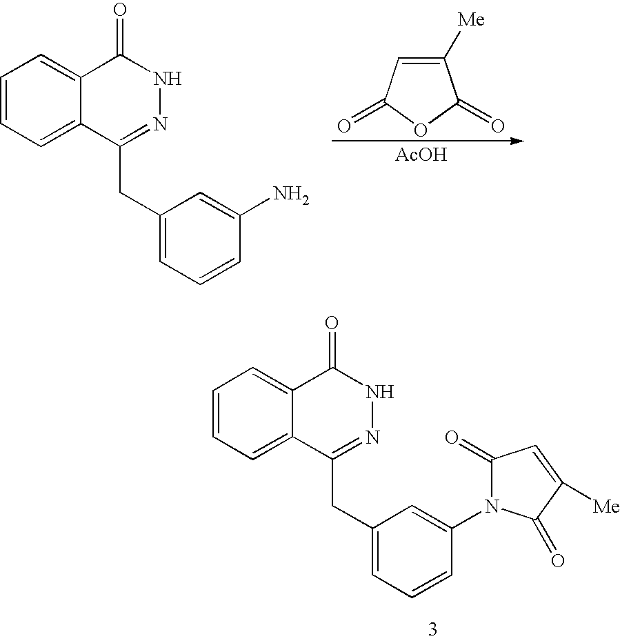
C1=CC=C2C(=C1)C(=O)NN=C2CC1=CC=CC(N)=C1.C1([Me])=CC(=O)OC1=O.[AcOH].C1=CC=C2C(=C1)C(=O)NN=C2CC1=CC=CC(N2C(=O)C=C([Me])C2=O)=C1
